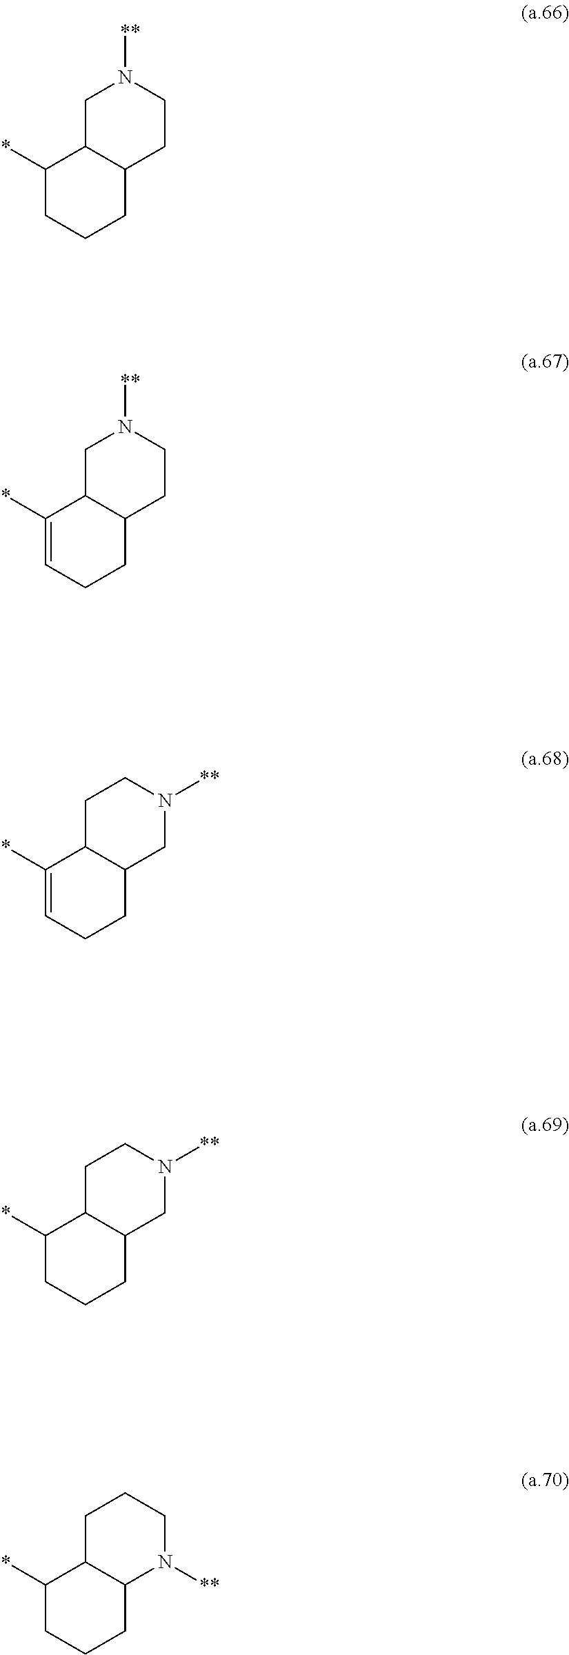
C1(*)CCCC2C1CN([**])CC2.C1(*)=CCCC2C1CN([**])CC2.C1(*)=CCCC2C1CCN([**])C2.C1(*)CCCC2C1CCN([**])C2.C1(*)CCCC2C1CCCN2[**]
